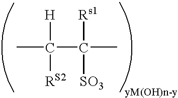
C([H])(C([Rs1])([SO3])C)([RS2])C
